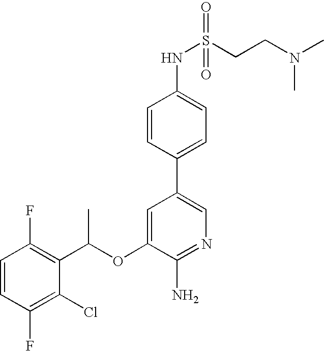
C1=CC(F)=C(Cl)C(C(OC2=CC(C3=CC=C(NS(CCN(C)C)(=O)=O)C=C3)=CN=C2N)C)=C1F
